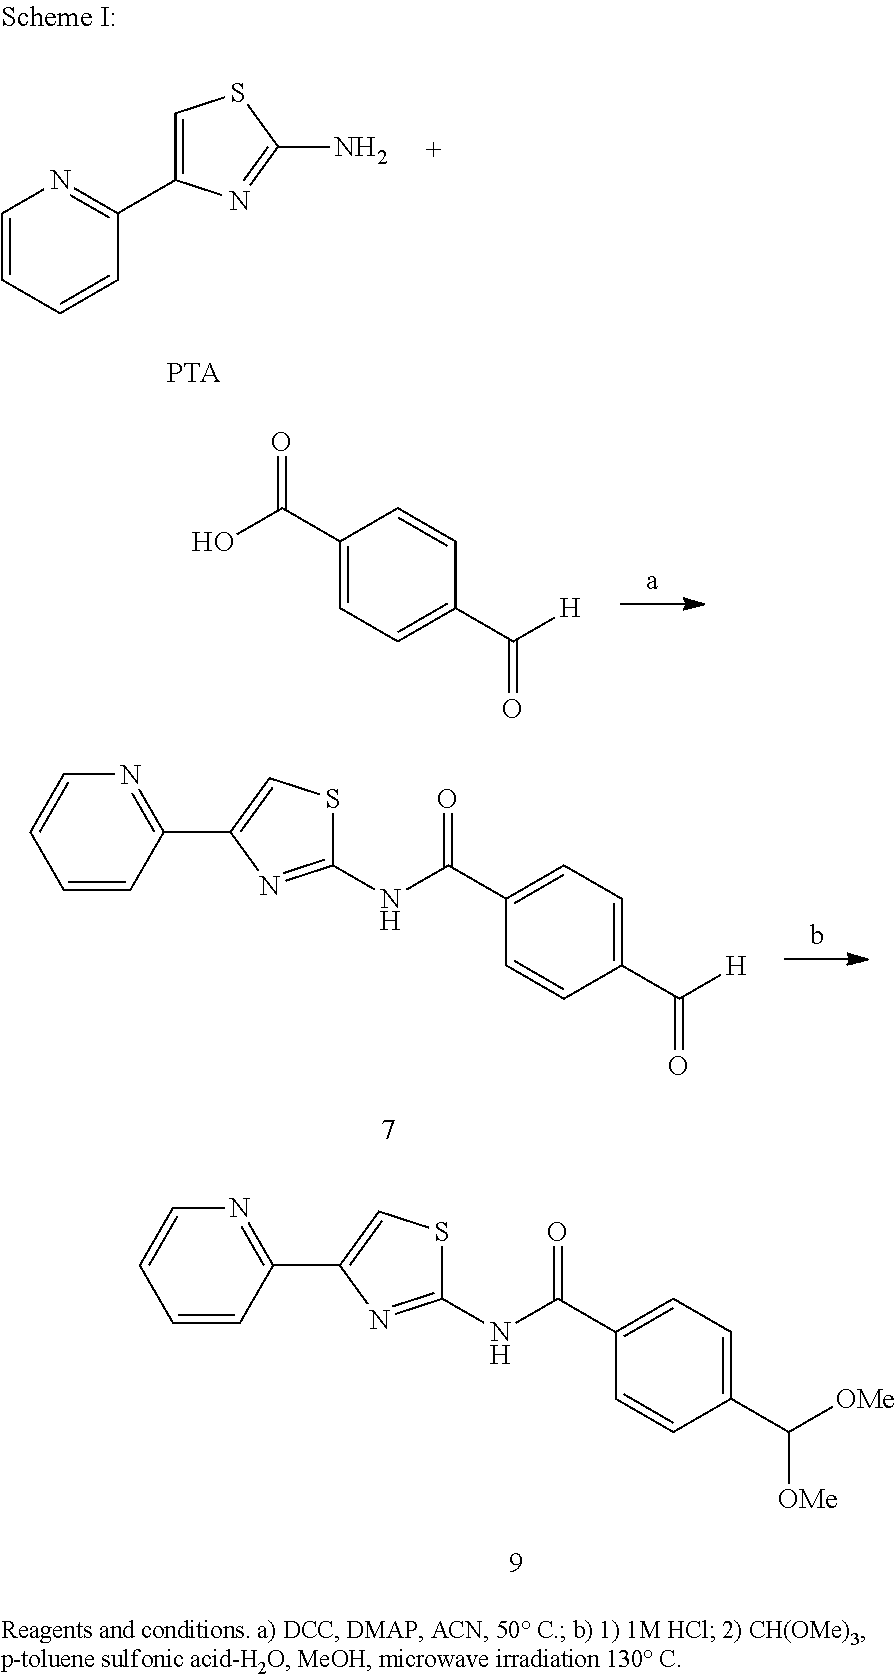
C1=CC=CC(C2=CSC(N)=N2)=N1.C1(C(O)=O)=CC=C(C([H])=O)C=C1.C([H])(=O)C1=CC=C(C(NC2=NC(C3=NC=CC=C3)=CS2)=O)C=C1.C([OMe])([OMe])C1=CC=C(C(NC2=NC(C3=NC=CC=C3)=CS2)=O)C=C1
